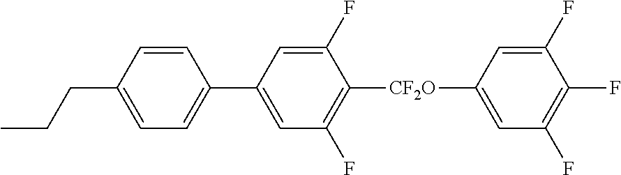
C1=CC(CCC)=CC=C1C1=CC(F)=C([CF2O]C2=CC(F)=C(F)C(F)=C2)C(F)=C1
